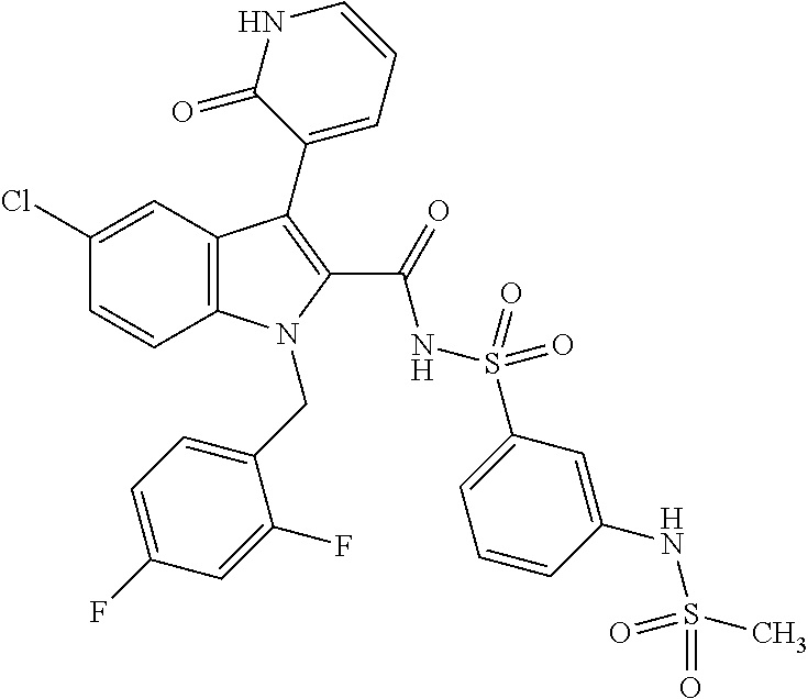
C1(Cl)=CC2=C(C=C1)N(CC1=CC=C(F)C=C1F)C(C(=O)NS(=O)(=O)C1=CC=CC(NS(=O)(C)=O)=C1)=C2C1=CC=CNC1=O
